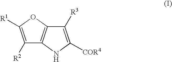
C1([R2])=C([R1])OC2=C1NC([COR4])=C2[R3]
